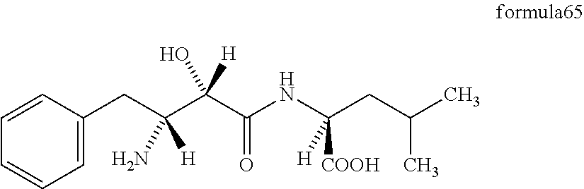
C1=CC(CC(C(C(NC(CC(C)C)([COOH])[H])=O)([H])O)([H])N)=CC=C1
